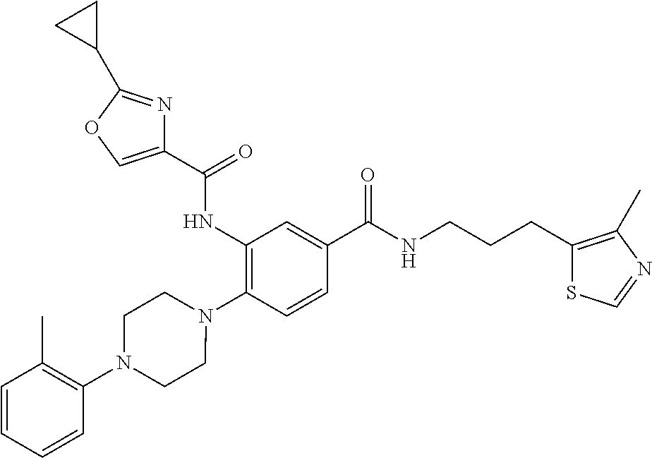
C1(NC(=O)C2=COC(C3CC3)=N2)=C(N2CCN(C3=C(C)C=CC=C3)CC2)C=CC(C(=O)NCCCC2=C(C)N=CS2)=C1
